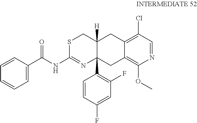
S1C(NC(C2=CC=CC=C2)=O)=NC2(C3=C(F)C=C(F)C=C3)C([H])(C1)CC1=C(Cl)C=NC(OC)=C1C2
